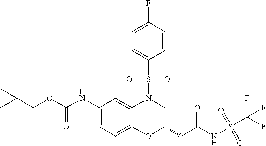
C1(NC(OCC(C)(C)C)=O)=CC=C2C(=C1)N(S(C1=CC=C(F)C=C1)(=O)=O)CC(CC(NS(C(F)(F)F)(=O)=O)=O)O2
